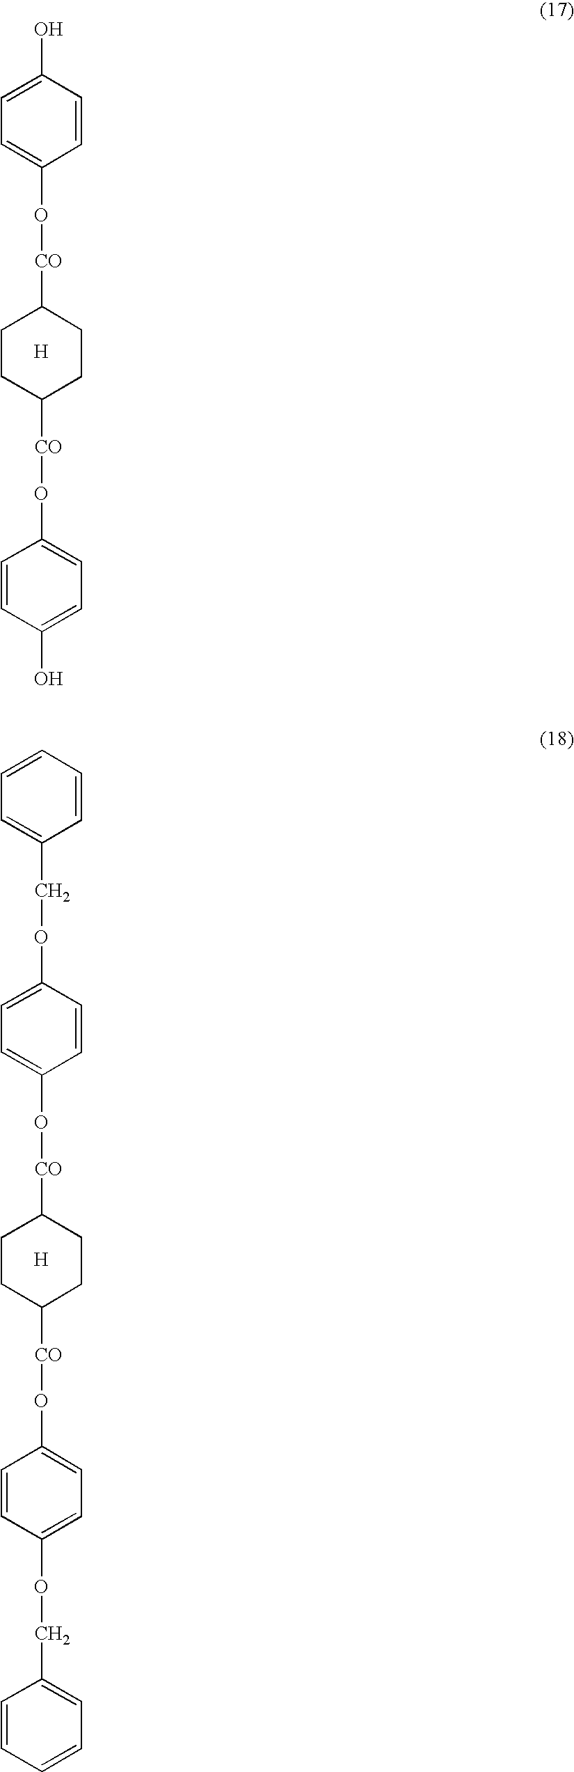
C1=CC(O)=CC=C1O[CO]C1CCC([CO]OC2=CC=C(O)C=C2)CC1.[H].C1=CC(OCC2=CC=CC=C2)=CC=C1O[CO]C1CCC([CO]OC2=CC=C(OCC3=CC=CC=C3)C=C2)CC1.[H]
